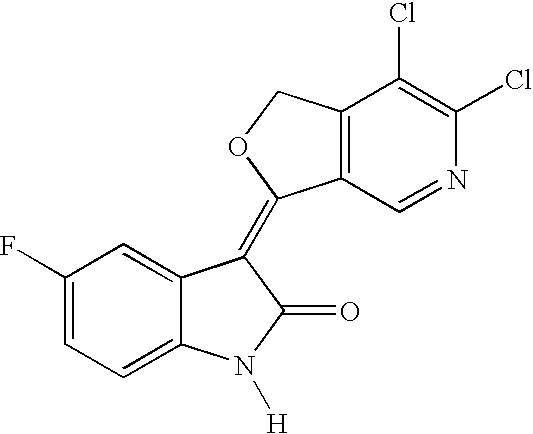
C1(F)=CC=C2C(=C1)C(=C1C3=C(CO1)C(Cl)=C(Cl)N=C3)C(=O)N2[H]
